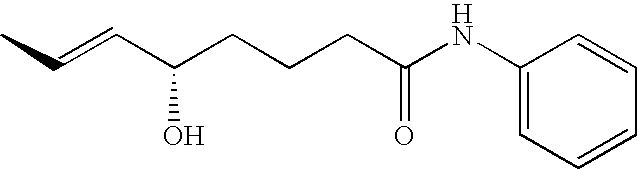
CC=CC(CCCC(NC1=CC=CC=C1)=O)O
